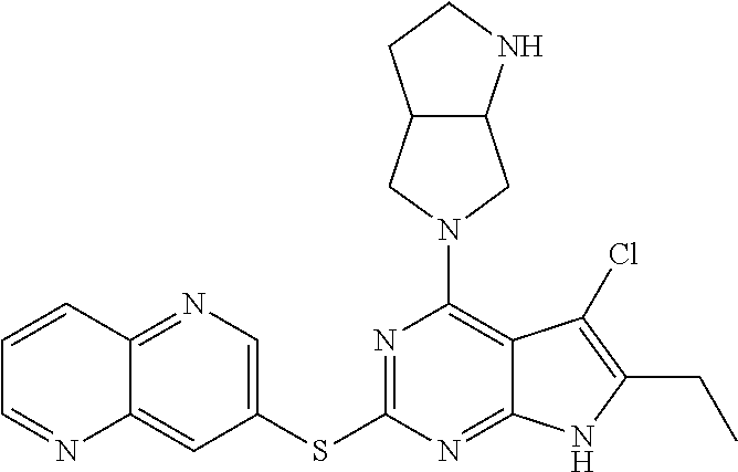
C12=CC(SC3=NC(N4CC5C(C4)CCN5)=C4C(=N3)NC(CC)=C4Cl)=CN=C1C=CC=N2
